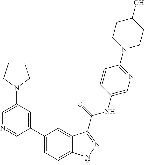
C1(N2CCCC2)=CN=CC(C2=CC=C3C(=C2)C(C(NC2=CN=C(N4CCC(O)CC4)C=C2)=O)=NN3)=C1
